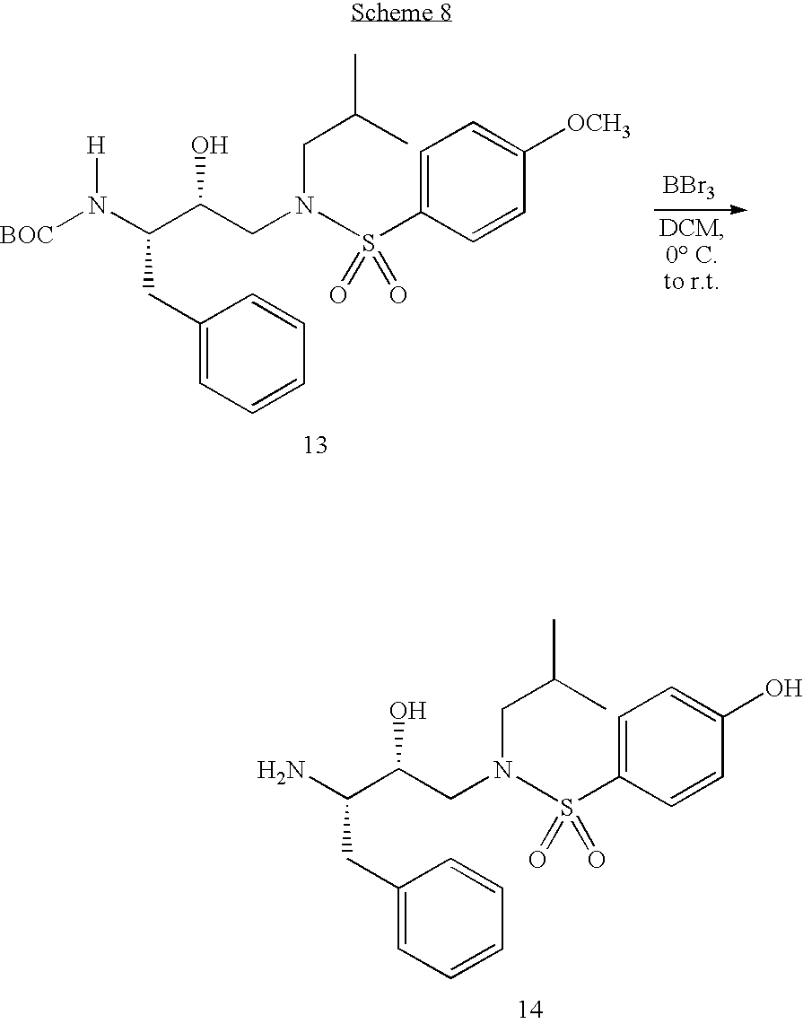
[BBr3].[BOC]N(C(C(CN(CC(C)C)S(C1=CC=C([OCH3])C=C1)(=O)=O)O)CC1=CC=CC=C1)[H].NC(C(CN(CC(C)C)S(C1=CC=C(O)C=C1)(=O)=O)O)CC1=CC=CC=C1
